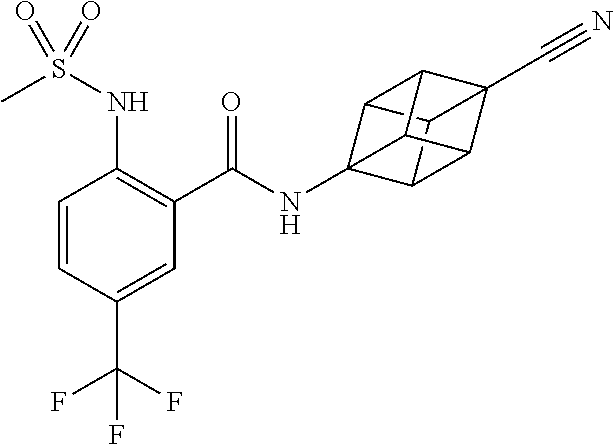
C1=CC(C(F)(F)F)=CC(C(=O)NC23C4C5C6(C#N)C4C2C6C35)=C1NS(C)(=O)=O
